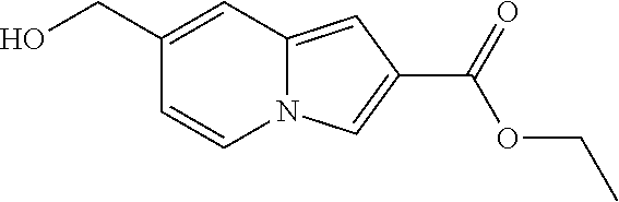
N12C(=CC(C(=O)OCC)=C1)C=C(CO)C=C2
